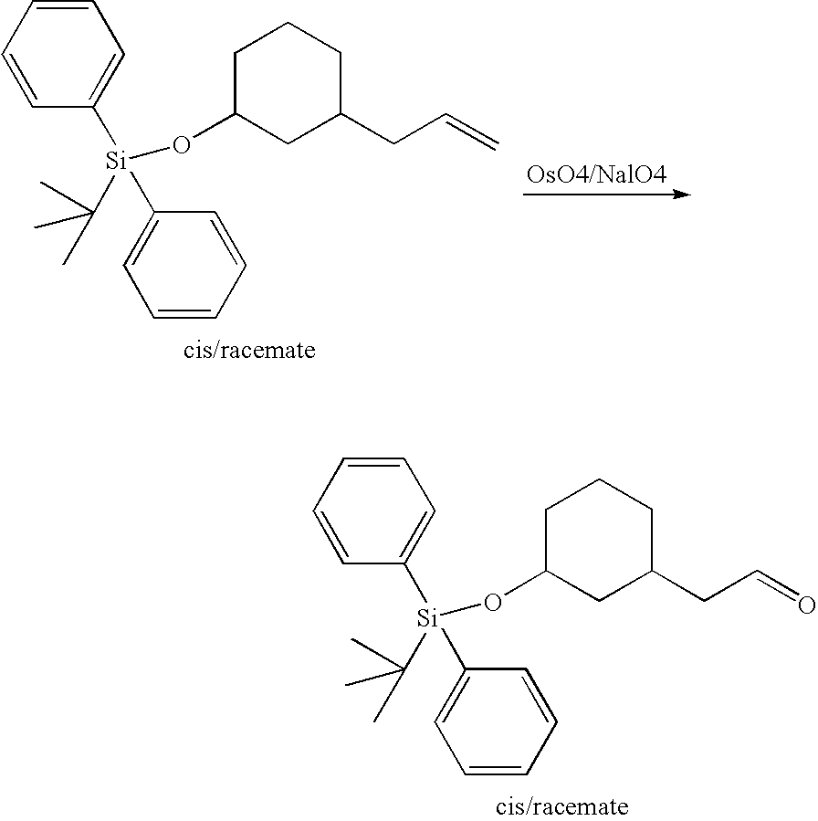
[OsO4/NalO4].C1C(O[Si](C2=CC=CC=C2)(C2=CC=CC=C2)C(C)(C)C)CC(CC=C)CC1.C1C(O[Si](C2=CC=CC=C2)(C2=CC=CC=C2)C(C)(C)C)CC(CC=O)CC1
